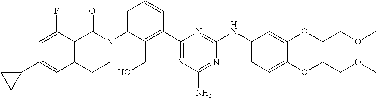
N1(C2=CC=CC(C3=NC(N)=NC(NC4=CC=C(OCCOC)C(OCCOC)=C4)=N3)=C2CO)C(=O)C2=C(C=C(C3CC3)C=C2F)CC1
